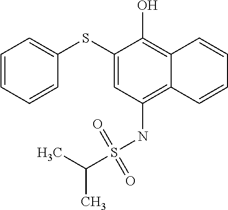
C1=CC=CC(SC2=CC(NS(C(C)C)(=O)=O)=C3C(=C2O)C=CC=C3)=C1
